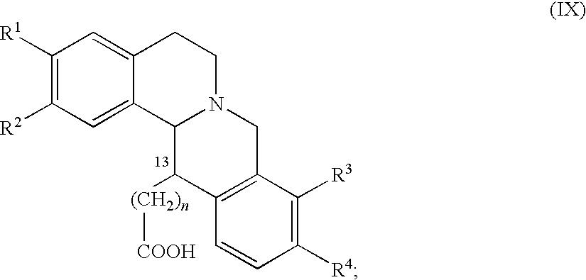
C1([R1])=C([R2])C=C2C(=C1)CCN1C2C([(CH2)n][COOH])C2=C(C1)C([R3])=C([R4])C=C2
